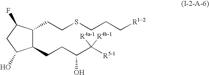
C1(CCC(C([R5-1])([R4a-1])[R4b-1])O)C(CCSCCC[R12])C(F)CC1O
